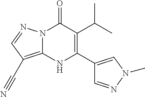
N12C(=C(C#N)C=N1)NC(C1=CN(C)N=C1)=C(C(C)C)C2=O
